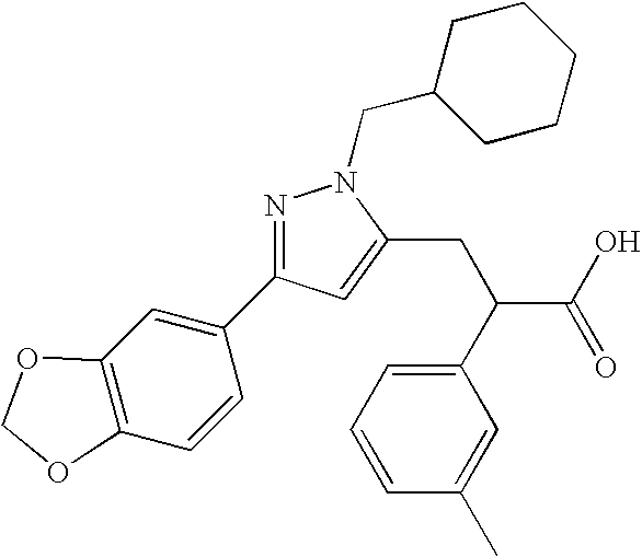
N1=C(C2=CC3=C(C=C2)OCO3)C=C(CC(C2=CC=CC(C)=C2)C(O)=O)N1CC1CCCCC1
